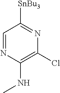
C1=NC(NC)=C(Cl)N=C1[SnBu3]
